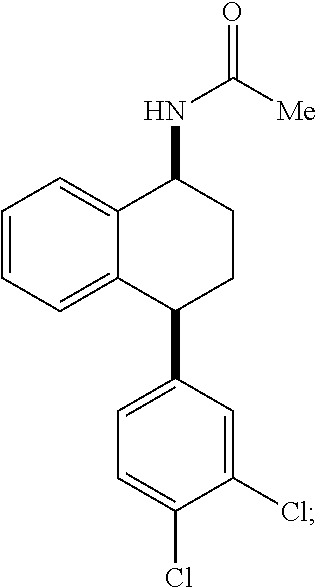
C1=CC=C2C(=C1)C(NC(=O)[Me])CCC2C1=CC=C(Cl)C(Cl)=C1
